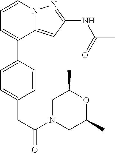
C12=CC(NC(C)=O)=NN1C=CC=C2C1=CC=C(CC(=O)N2CC(C)OC(C)C2)C=C1
